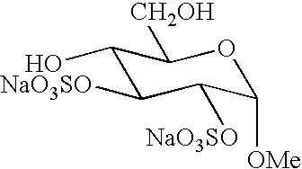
C1(O)C([NaO3SO])C([NaO3SO])C([OMe])OC1[CH2OH]
